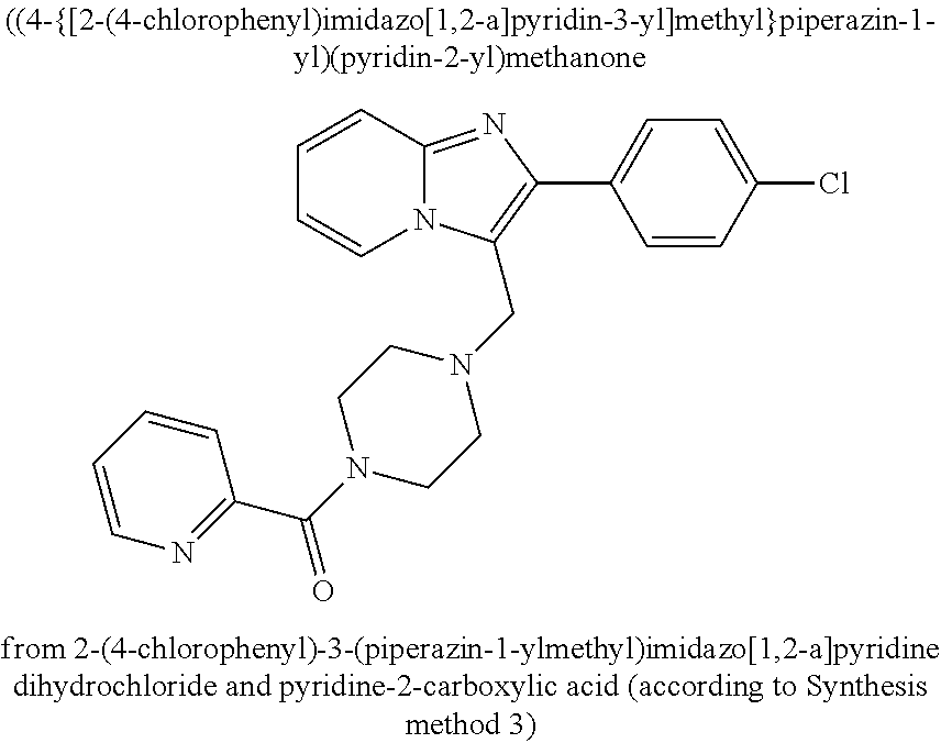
C1=CC2=NC(C3=CC=C(Cl)C=C3)=C(CN3CCN(C(C4=NC=CC=C4)=O)CC3)N2C=C1
